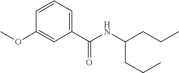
C1(OC)=CC(C(NC(CCC)CCC)=O)=CC=C1
